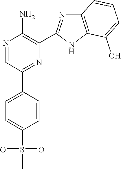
N1=CC(C2=CC=C(S(=O)(=O)C)C=C2)=NC(C2=NC3=C(N2)C(O)=CC=C3)=C1N
